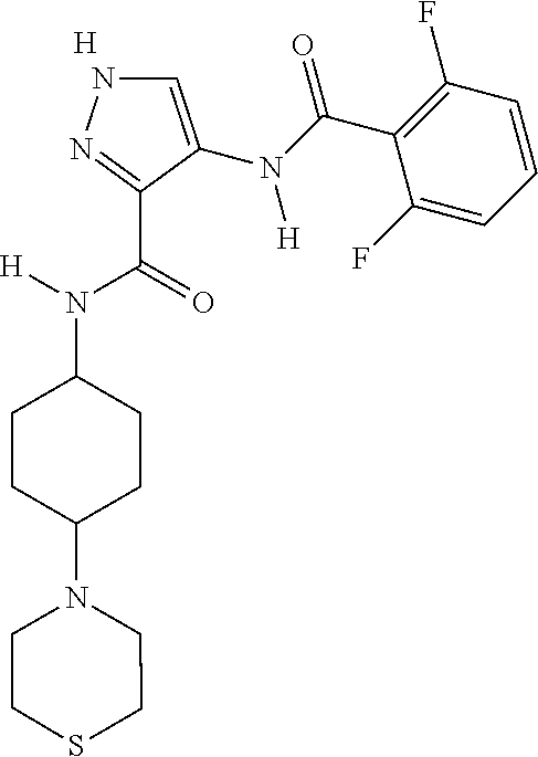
[H].C1=C(N(C(C2=C(F)C=CC=C2F)=O)[H])C(C(=O)N([H])C2CCC(N3CCSCC3)CC2)=NN1
